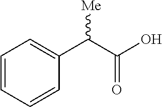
C1=CC=CC(C(C(=O)O)[Me])=C1
